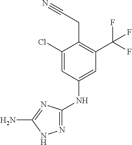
N1=C(NC2=CC(C(F)(F)F)=C(CC#N)C(Cl)=C2)N=C(N)N1
